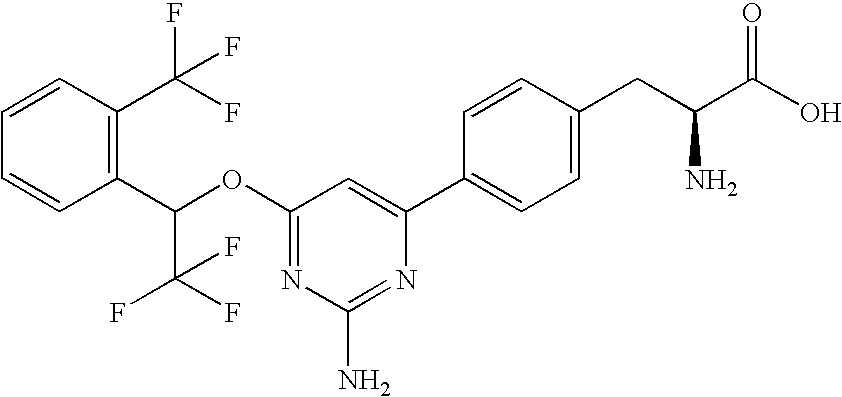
N1=C(OC(C2=C(C(F)(F)F)C=CC=C2)C(F)(F)F)C=C(C2=CC=C(CC(C(O)=O)N)C=C2)N=C1N
